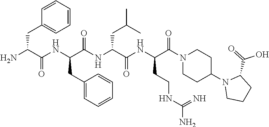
C1=CC(CC(N)C(NC(C(NC(C(NC(C(N2CCC(N3CCCC3C(=O)O)CC2)=O)CCNC(N)=N)=O)CC(C)C)=O)CC2=CC=CC=C2)=O)=CC=C1
